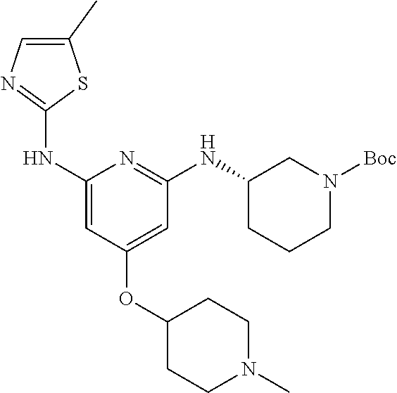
C1(NC2=NC=C(C)S2)=CC(OC2CCN(C)CC2)=CC(NC2CCCN([Boc])C2)=N1
